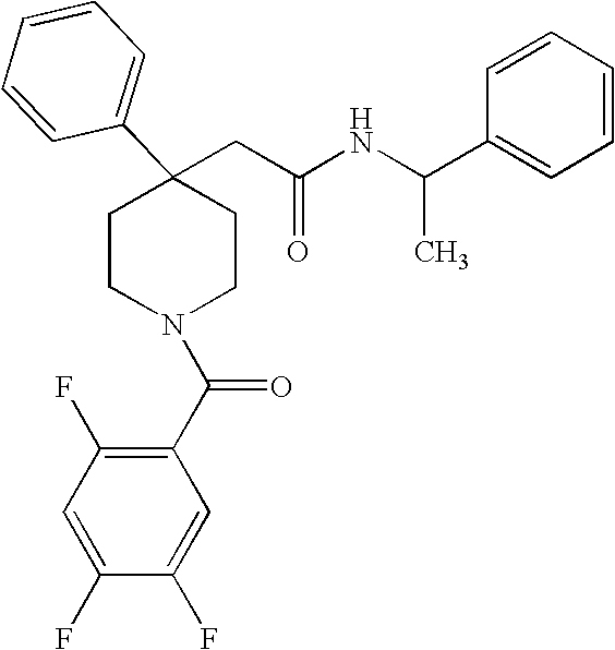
C(C1(C2=CC=CC=C2)CCN(C(C2=C(F)C=C(F)C(F)=C2)=O)CC1)C(NC(C1=CC=CC=C1)C)=O
